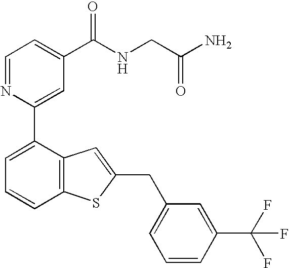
N1=CC=C(C(NCC(N)=O)=O)C=C1C1=CC=CC2=C1C=C(CC1=CC=CC(C(F)(F)F)=C1)S2
